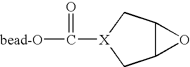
C12C(C[X](C(=O)[bead-O])C1)O2
